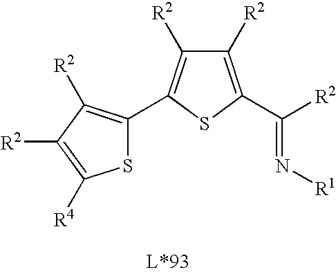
N(=C([R2])C1=C([R2])C([R2])=C(C2=C([R2])C([R2])=C([R4])S2)S1)[R1]
